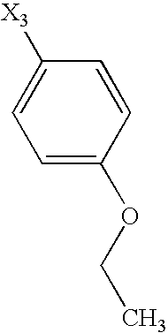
C1=C(OCC)C=CC([X3])=C1
